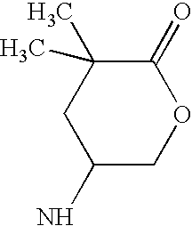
C1(N)COC(=O)C(C)(C)C1
